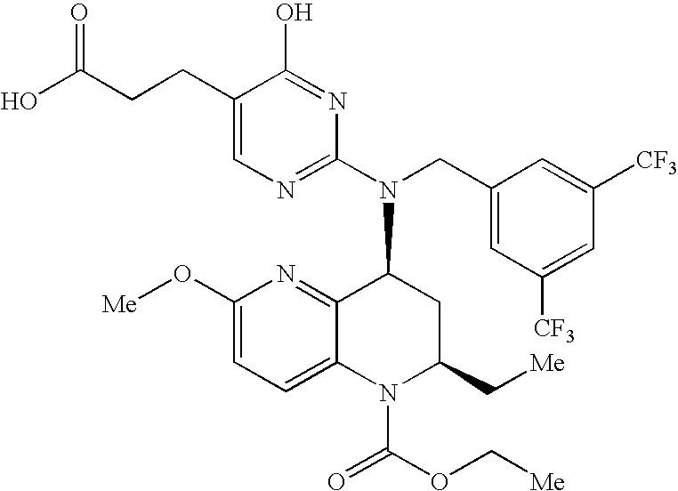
C1(O)=NC(N(CC2=CC([CF3])=CC([CF3])=C2)C2C3=NC(O[Me])=CC=C3N(C(=O)OC[Me])C(C[Me])C2)=NC=C1CCC(O)=O
